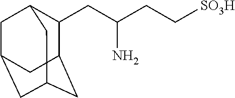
C1(CC(CC[SO3H])N)C2CC3CC(CC1C3)C2
